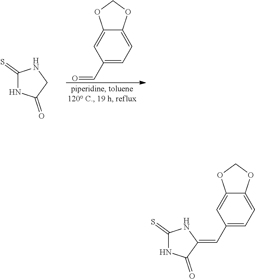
C1(=S)NC(=O)CN1.C1(C=O)=CC=C2C(=C1)OCO2.C1(=S)NC(=O)C(=CC2=CC=C3C(=C2)OCO3)N1
